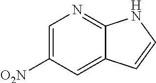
C1=C([O2N])C=C2C(=N1)NC=C2
